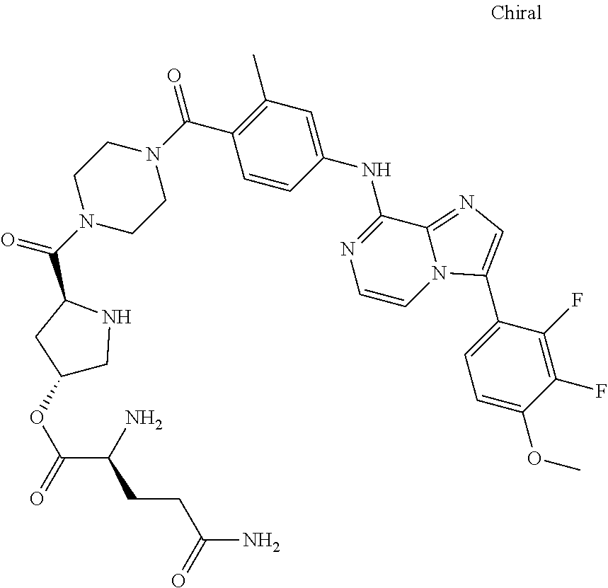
O(C)C1=CC=C(C2=CN=C3N2C=CN=C3NC2=CC(C)=C(C(N3CCN(C(C4CC(OC(=O)C(N)CCC(N)=O)CN4)=O)CC3)=O)C=C2)C(F)=C1F
